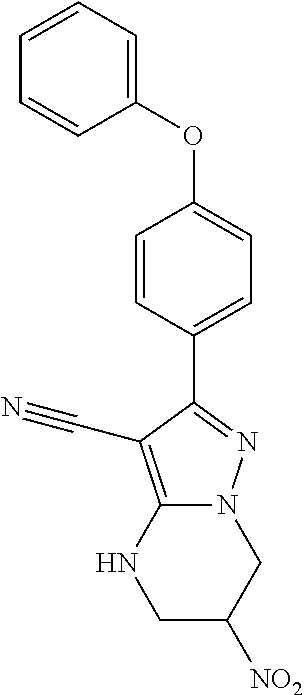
C1(OC2=CC=C(C3=NN4CC([NO2])CNC4=C3C#N)C=C2)=CC=CC=C1
